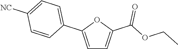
C1=C(C2=CC=C([NC])C=C2)OC(C(OCC)=O)=C1
